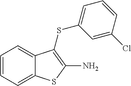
C1=CC=C2C(=C1)C(SC1=CC=CC(Cl)=C1)=C(N)S2
